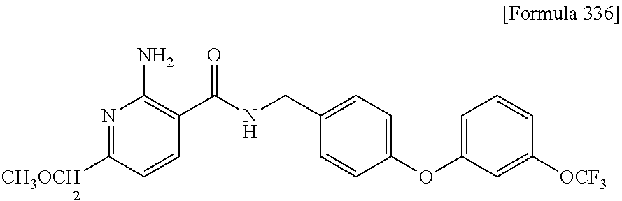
N1=C([CH3OCH2])C=CC(C(NCC2=CC=C(OC3=CC=CC([OCF3])=C3)C=C2)=O)=C1N
